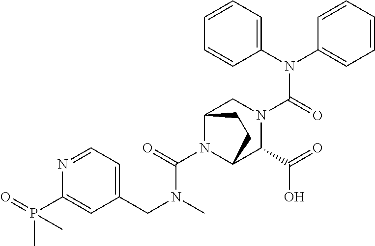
C1(N(C2=CC=CC=C2)C(=O)N2CC3N(C(=O)N(C)CC4=CC=NC(P(=O)(C)C)=C4)C(C2C(=O)O)CC3)=CC=CC=C1
